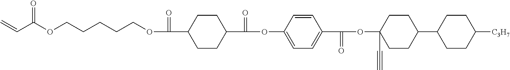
C=CC(OCCCCCOC(=O)C1CCC(C(=O)OC2=CC=C(C(=O)OC3(C#C)CCC(C4CCC([C3H7])CC4)CC3)C=C2)CC1)=O
